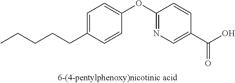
C1=C(CCCCC)C=CC(OC2=NC=C(C(O)=O)C=C2)=C1
